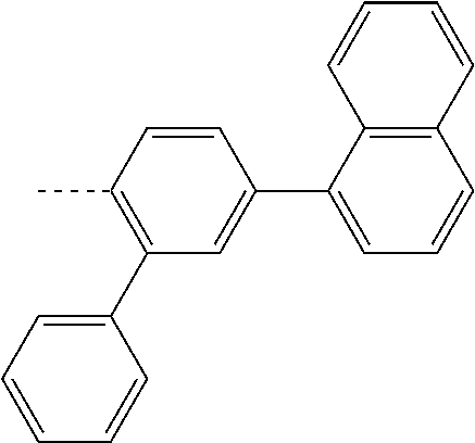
C1=CC=C(C2=C(C)C=CC(C3=CC=CC4=C3C=CC=C4)=C2)C=C1
